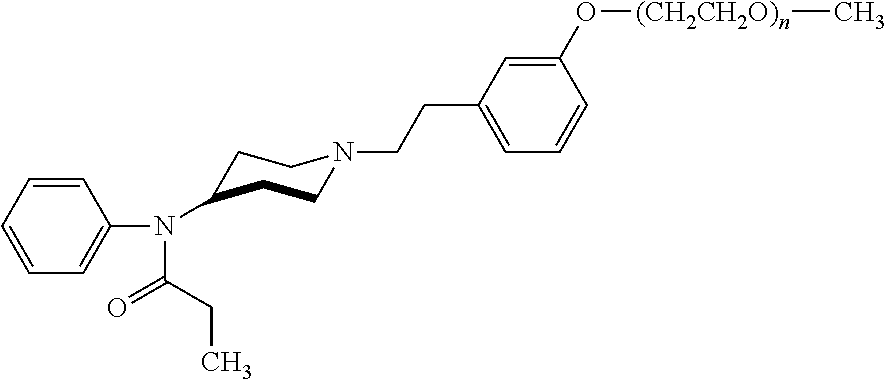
C1C(N(C2=CC=CC=C2)C(CC)=O)CCN(CCC2=CC=CC(O[(CH2CH2O)n]C)=C2)C1
